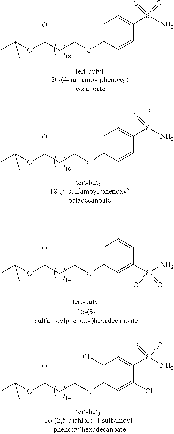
NS(C1=CC=C(OCCC(OC(C)(C)C)=O)C=C1)(=O)=O.NS(C1=CC=C(OCCC(OC(C)(C)C)=O)C=C1)(=O)=O.O=S(=O)(N)C1=CC(OCCC(OC(C)(C)C)=O)=CC=C1.NS(C1=CC(Cl)=C(OCCC(OC(C)(C)C)=O)C=C1Cl)(=O)=O
